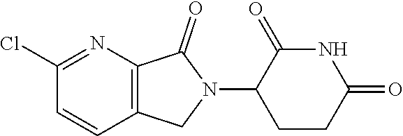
C1(Cl)=NC2=C(C=C1)CN(C1CCC(=O)NC1=O)C2=O
